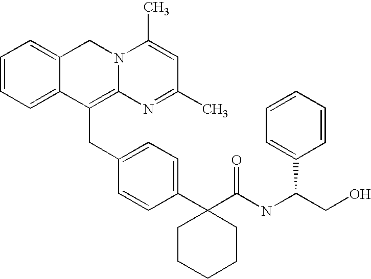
C1=CC=C2C(=C1)CN1C(=C2CC2=CC=C(C3(C(NC(CO)C4=CC=CC=C4)=O)CCCCC3)C=C2)N=C(C)C=C1C
